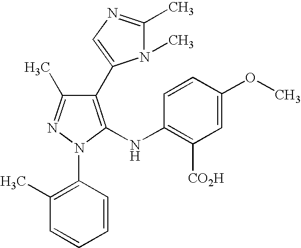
C1(C2=CN=C(C)N2C)=C(NC2=C([CO2H])C=C(OC)C=C2)N(C2=C(C)C=CC=C2)N=C1C
